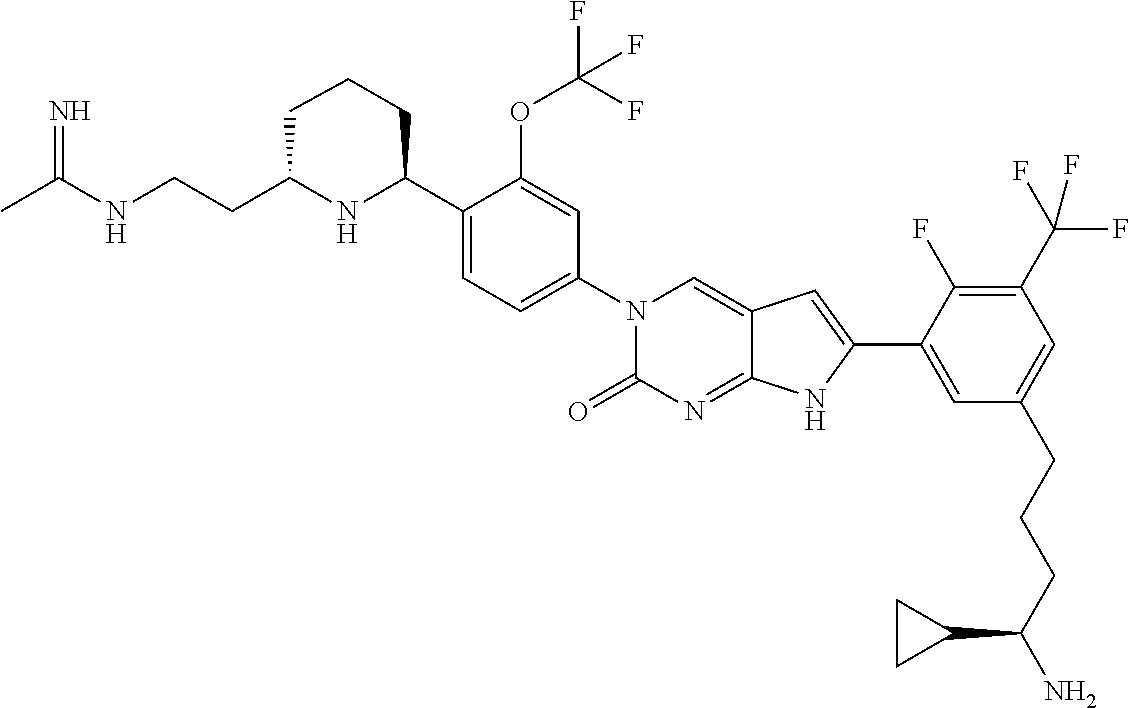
CC(NCCC1NC(C2=CC=C(N3C(=O)N=C4C(=C3)C=C(C3=CC(CCCC(N)C5CC5)=CC(C(F)(F)F)=C3F)N4)C=C2OC(F)(F)F)CCC1)=N
